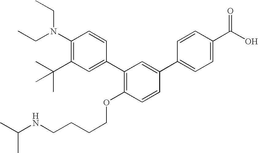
C1(N(CC)CC)=C(C(C)(C)C)C=C(C2=C(OCCCCNC(C)C)C=CC(C3=CC=C(C(O)=O)C=C3)=C2)C=C1
